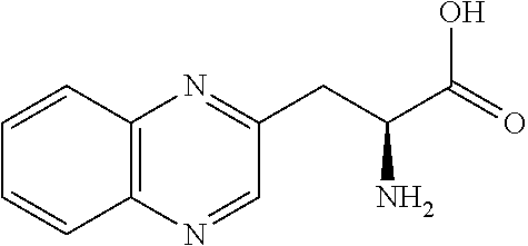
C1=CC2=C(N=CC(CC(C(=O)O)N)=N2)C=C1
